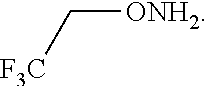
C([ONH2])[F3C]
